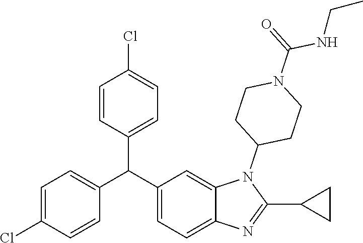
C1=C(Cl)C=CC(C(C2=CC=C3C(=C2)N(C2CCN(C(NCC)=O)CC2)C(C2CC2)=N3)C2=CC=C(Cl)C=C2)=C1
